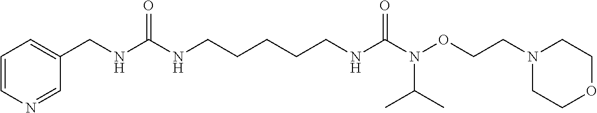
N1=CC(CNC(NCCCCCNC(N(OCCN2CCOCC2)C(C)C)=O)=O)=CC=C1
